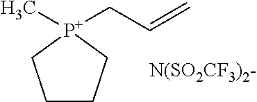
C1CC[P+](C)(CC=C)C1.[N(SO2CF3)2-]
